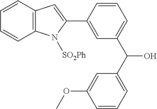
C1=CC2=C(C=C1)N([SO2Ph])C(C1=CC(C(C3=CC=CC(OC)=C3)O)=CC=C1)=C2
